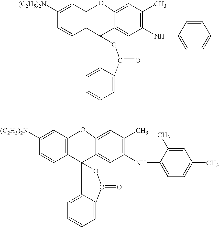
C12=C(C=C([(C2H5)2N])C=C1)OC1=CC(C)=C(NC3=CC=CC=C3)C=C1C21C2=CC=CC=C2C(=O)O1.C12=C(C=C([(C2H5)2N])C=C1)OC1=CC(C)=C(NC3=CC=C(C)C=C3C)C=C1C21C2=CC=CC=C2C(=O)O1
